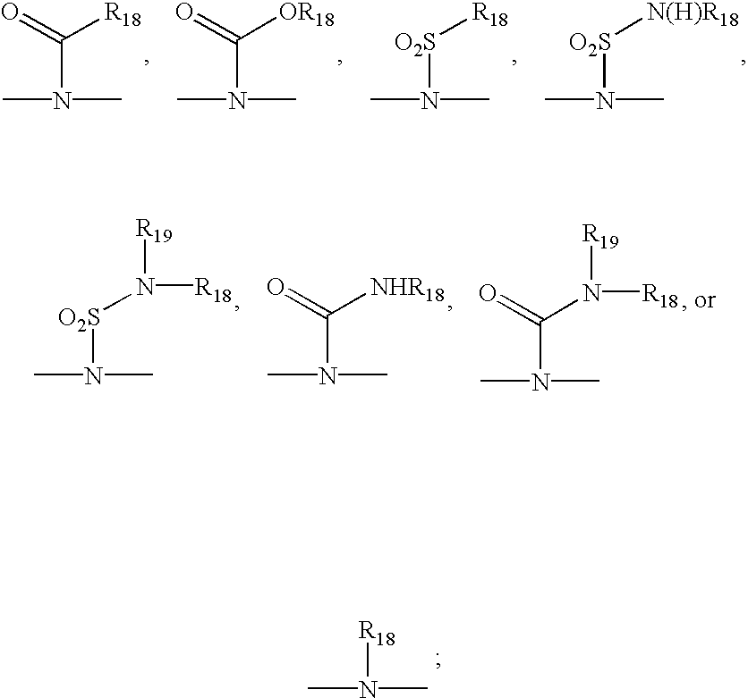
CN(C)C(=O)[R18].CN(C)C(=O)[OR18].CN(C)[O2S][R18].CN(C)[O2S][N(H)R18].CN(C)[O2S]N([R18])[R19].CN(C)C(=O)[NHR18].CN(C)C(=O)N([R18])[R19].CN(C)[R18]
